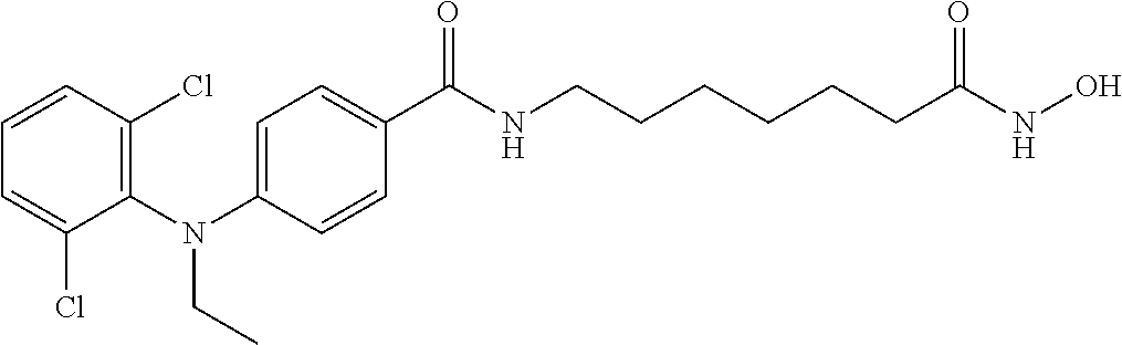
C1(N(C2=CC=C(C(NCCCCCCC(NO)=O)=O)C=C2)CC)=C(Cl)C=CC=C1Cl
